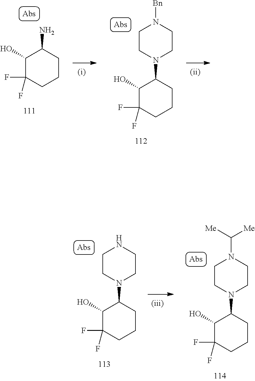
C1(O)C(F)(F)CCCC1N1CCNCC1.C1(O)C(F)(F)CCCC1N1CCN(C([Me])[Me])CC1.C1(O)C(F)(F)CCCC1N1CCN([Bn])CC1.C1(O)C(F)(F)CCCC1N
